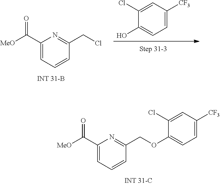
C1(C([MeO])=O)=CC=CC(COC2=CC=C([CF3])C=C2Cl)=N1.C1(O)=CC=C([CF3])C=C1Cl.C1(C([MeO])=O)=CC=CC(CCl)=N1
